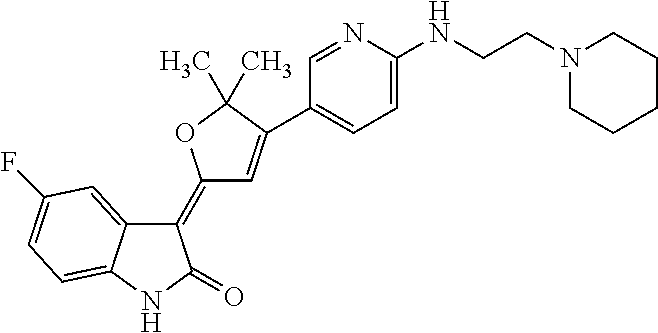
C1(=C2C=C(C3=CC=C(NCCN4CCCCC4)N=C3)C(C)(C)O2)C2=CC(F)=CC=C2NC1=O
